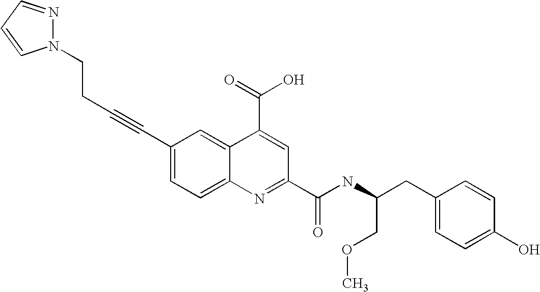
C(N1N=CC=C1)CC#CC1=CC=C2C(=C1)C(C(=O)O)=CC(C(NC(CC1=CC=C(O)C=C1)COC)=O)=N2
